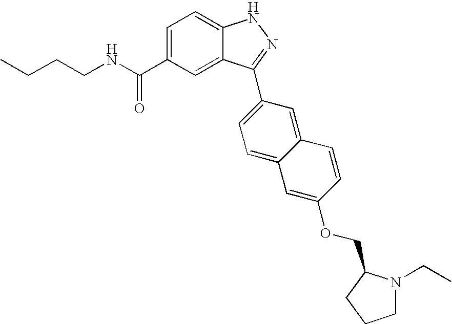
C(C1=CC=C2C(=C1)C(C1=CC=C3C(=C1)C=CC(OCC1N(CC)CCC1)=C3)=NN2)(NCCCC)=O
